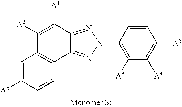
C1([A2])=C([A1])C2=NN(C3=C([A3])C([A4])=C([A5])C=C3)N=C2C2=C1C=C([A6])C=C2
